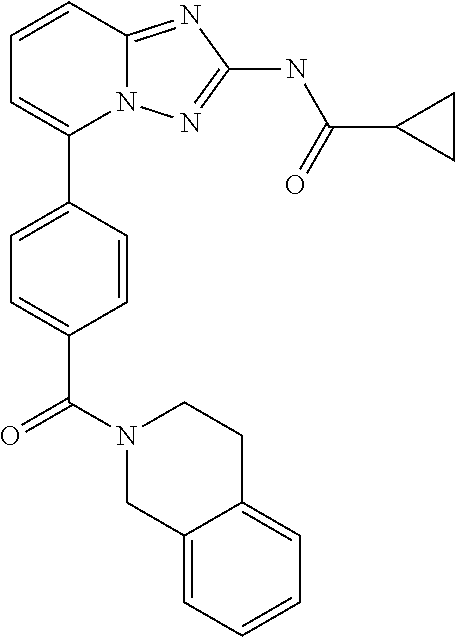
C1=CC2=NC(NC(C3CC3)=O)=NN2C(C2=CC=C(C(N3CC4=CC=CC=C4CC3)=O)C=C2)=C1
